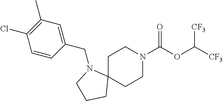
C1C2(CCN(C(OC([CF3])[CF3])=O)C1)N(CC1=CC(C)=C(Cl)C=C1)CCC2
